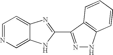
C1=C2C(=CC=N1)N=C(C1=NNC3=C1C=CC=C3)N2
